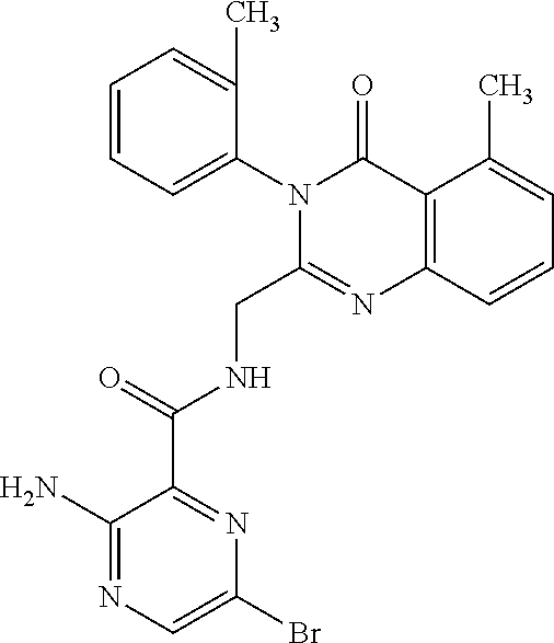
C1=CC=C(N2C(CNC(C3=NC(Br)=CN=C3N)=O)=NC3=C(C2=O)C(C)=CC=C3)C(C)=C1
